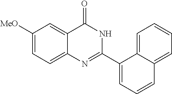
[MeO]C1=CC=C2C(=C1)C(=O)NC(C1=CC=CC3=CC=CC=C13)=N2
